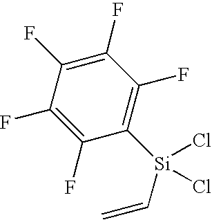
C1([Si](Cl)(Cl)C=C)=C(F)C(F)=C(F)C(F)=C1F
